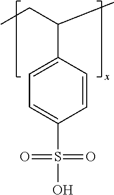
C1=CC(C(CC)C)=CC=C1S(O)(=O)=O
